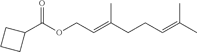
C1(C(OCC=C(CCC=C(C)C)C)=O)CCC1
